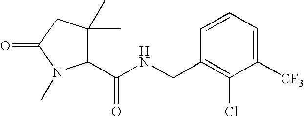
C1=CC=C([CF3])C(Cl)=C1CNC(C1C(C)(C)CC(=O)N1C)=O
